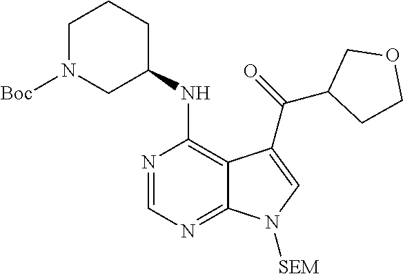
C1=NC(NC2CCCN([Boc])C2)=C2C(=N1)N([SEM])C=C2C(=O)C1COCC1
